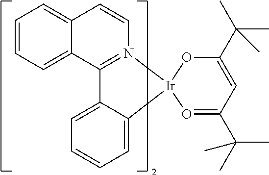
C12=CC=CC=C1C1=N(C=C2)[Ir]2(C3=CC=CC=C13)O=C(C(C)(C)C)C=C(C(C)(C)C)O2
